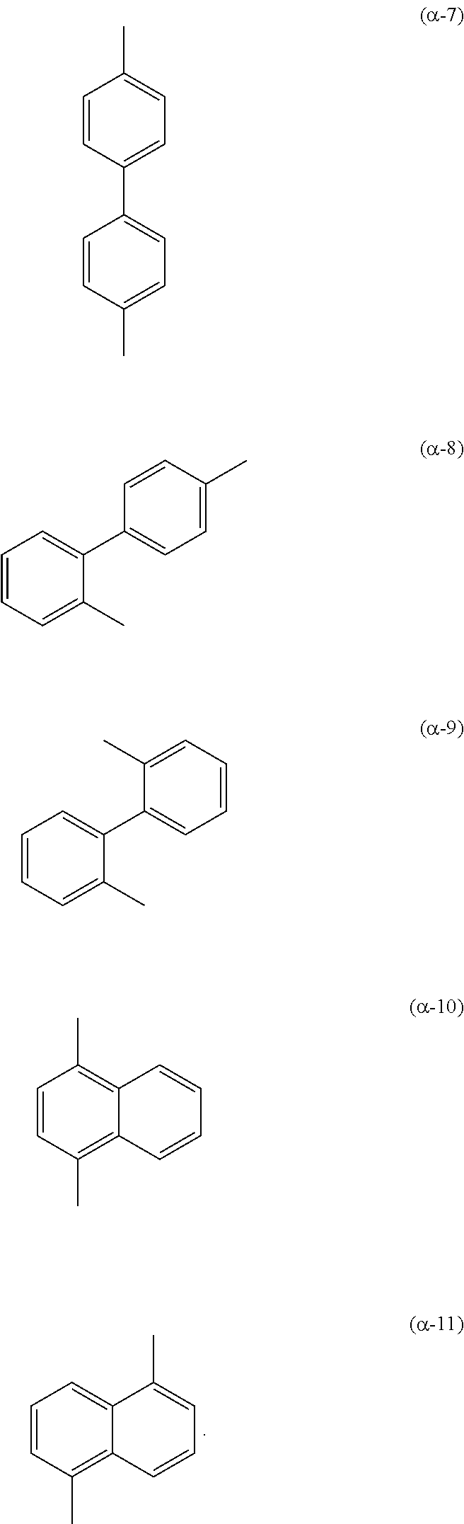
C1=CC(C)=C2C(=C1)C(C)=CC=C2.C1=CC=C(C)C(C2=CC=CC=C2C)=C1.C1=CC(C)=CC=C1C1=CC=C(C)C=C1.C1=CC=C(C)C(C2=CC=C(C)C=C2)=C1.C1=CC(C)=C2C(=C1C)C=CC=C2
